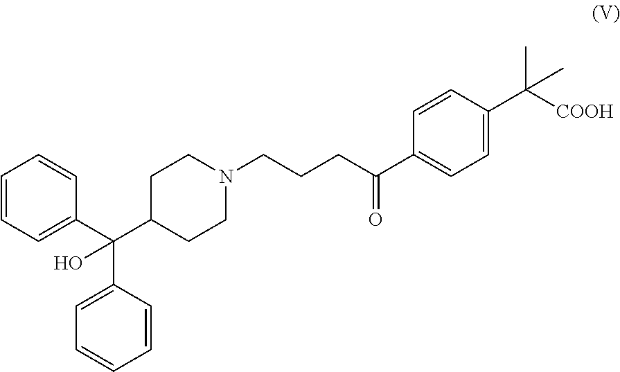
C1=CC=C(C(C2=CC=CC=C2)(O)C2CCN(CCCC(=O)C3=CC=C(C(C)([COOH])C)C=C3)CC2)C=C1
